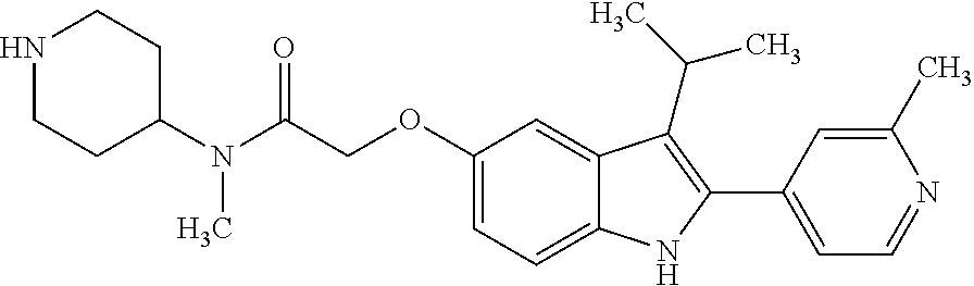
C(C(=O)N(C1CCNCC1)C)OC1=CC=C2C(=C1)C(C(C)C)=C(C1=CC=NC(C)=C1)N2
